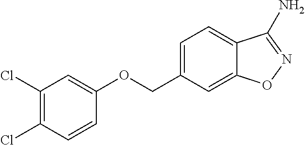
C1=C(COC2=CC(Cl)=C(Cl)C=C2)C=C2C(=C1)C(N)=NO2
